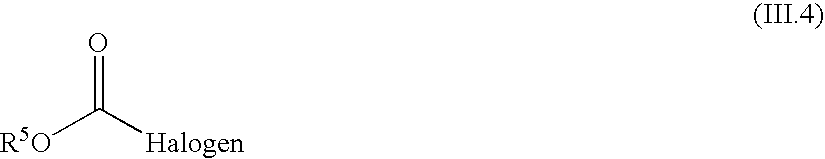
[R5O]C([Halogen])=O
